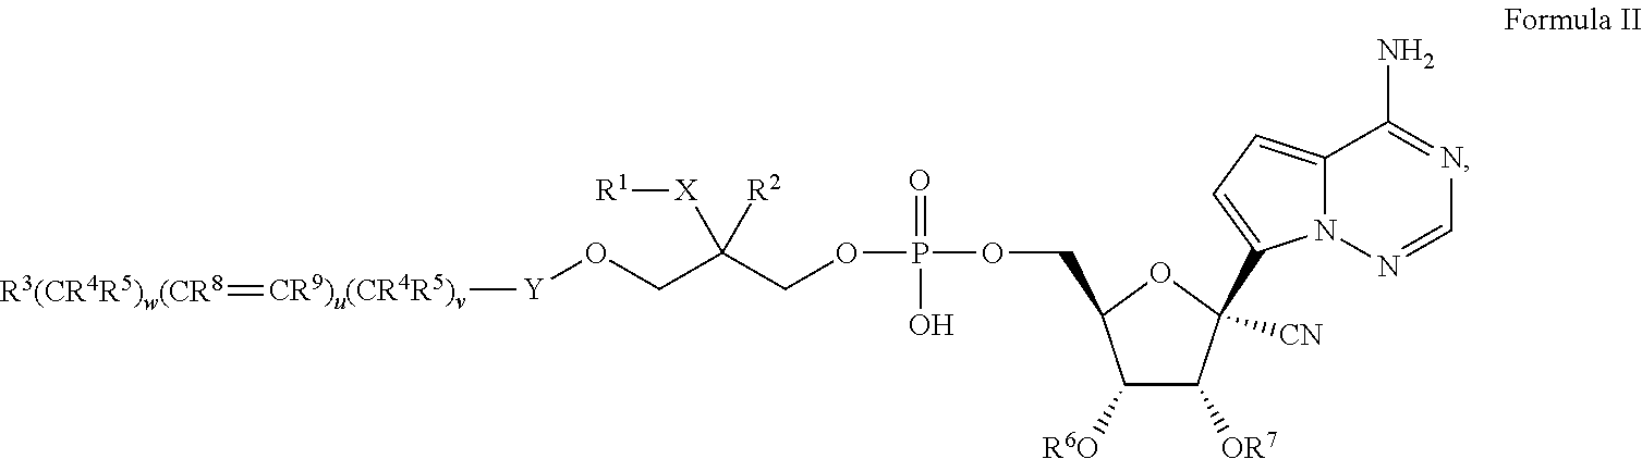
C12=CC=C(C3([CN])C([OR7])C([R6O])C(COP(=O)(O)OCC([R2])([X][R1])CO[Y][CR9)u(CR4R5)v]=[R3(CR4R5)w(CR8])O3)N1N=CN=C2N
